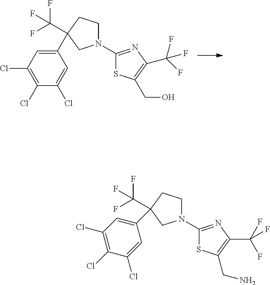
C1(C2(C(F)(F)F)CCN(C3=NC(C(F)(F)F)=C(CO)S3)C2)=CC(Cl)=C(Cl)C(Cl)=C1.C1(C2(C(F)(F)F)CCN(C3=NC(C(F)(F)F)=C(CN)S3)C2)=CC(Cl)=C(Cl)C(Cl)=C1
